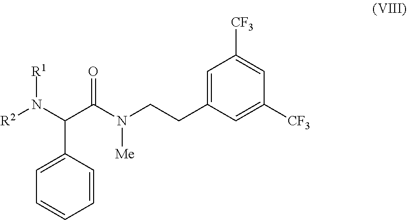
C1=C(C(C(N(CCC2=CC([CF3])=CC([CF3])=C2)[Me])=O)N([R2])[R1])C=CC=C1
